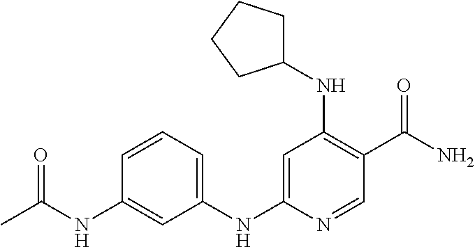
N(C1=C(C(N)=O)C=NC(NC2=CC=CC(NC(=O)C)=C2)=C1)C1CCCC1
